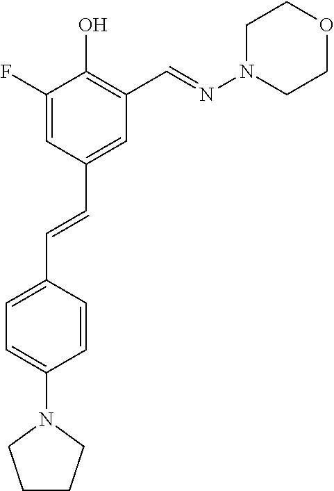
C1=C(F)C(O)=C(C=NN2CCOCC2)C=C1C=CC1=CC=C(N2CCCC2)C=C1
